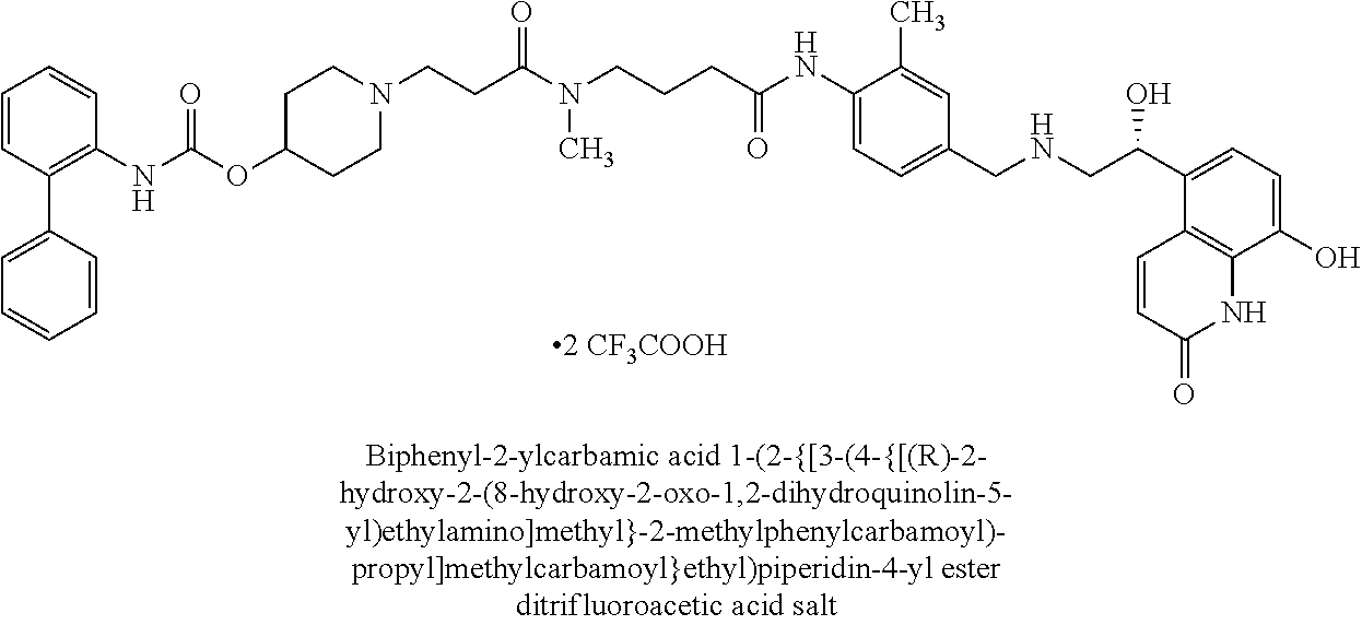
N(C)(CCCC(NC1=CC=C(CNCC(C2=CC=C(O)C3=C2C=CC(=O)N3)O)C=C1C)=O)C(CCN1CCC(OC(NC2=C(C3=CC=CC=C3)C=CC=C2)=O)CC1)=O
